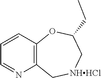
C12=C(C=CC=N1)OC(CC)C[NHHCl]C2
